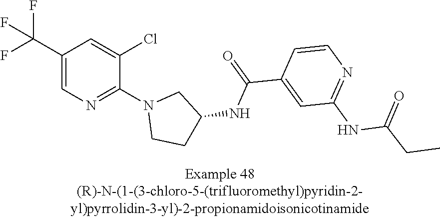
C1(C(F)(F)F)=CN=C(N2CCC(NC(C3=CC(NC(CC)=O)=NC=C3)=O)C2)C(Cl)=C1
